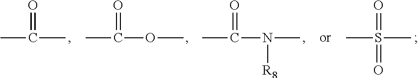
CC(=O)C.CC(=O)OC.CC(=O)N(C)[R8].CS(=O)(C)=O
